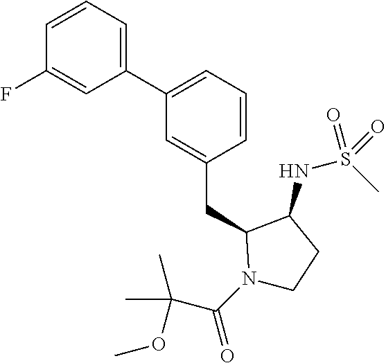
C1(C2=CC=CC(CC3N(C(C(OC)(C)C)=O)CCC3NS(C)(=O)=O)=C2)=CC=CC(F)=C1
